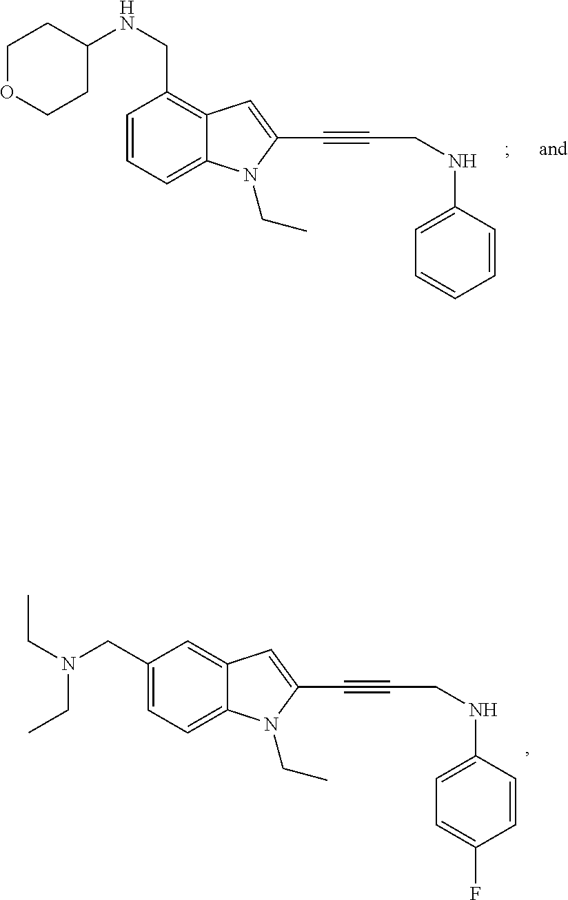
C1(CN(CC)CC)=CC=C2C(=C1)C=C(C#CCNC1=CC=C(F)C=C1)N2CC.C1=CC=C2C(=C1CNC1CCOCC1)C=C(C#CCNC1=CC=CC=C1)N2CC
